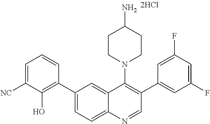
C1(C2=CC=C3C(=C2)C(N2CCC(N)CC2)=C(C2=CC(F)=CC(F)=C2)C=N3)=C(O)C([NC])=CC=C1
